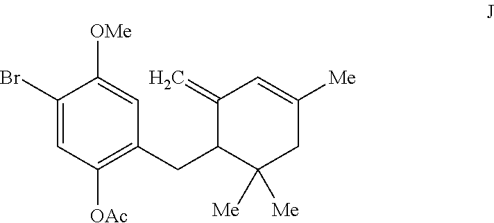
C1(Br)=CC([OAc])=C(CC2C(=C)C=C([Me])CC2([Me])[Me])C=C1[OMe]
